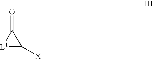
[L1]1C([X])C1=O
